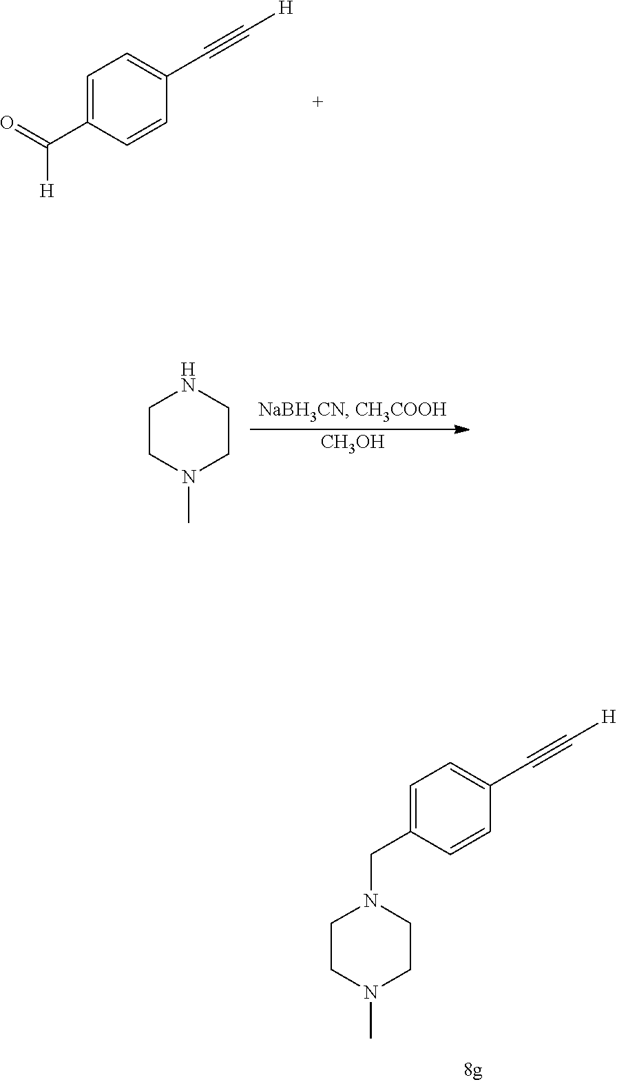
C1=C(C(=O)[H])C=CC(C#C[H])=C1.[CH3OH].C1CN(C)CCN1.N1(CC2=CC=C(C#C[H])C=C2)CCN(C)CC1
